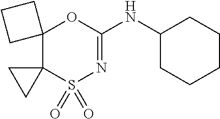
S1(=O)(=O)N=C(NC2CCCCC2)OC2(C13CC3)CCC2
